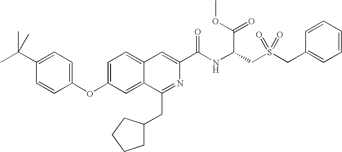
C1=C2C(=CC(OC3=CC=C(C(C)(C)C)C=C3)=C1)C(CC1CCCC1)=NC(C(NC(CS(CC1=CC=CC=C1)(=O)=O)C(OC)=O)=O)=C2
